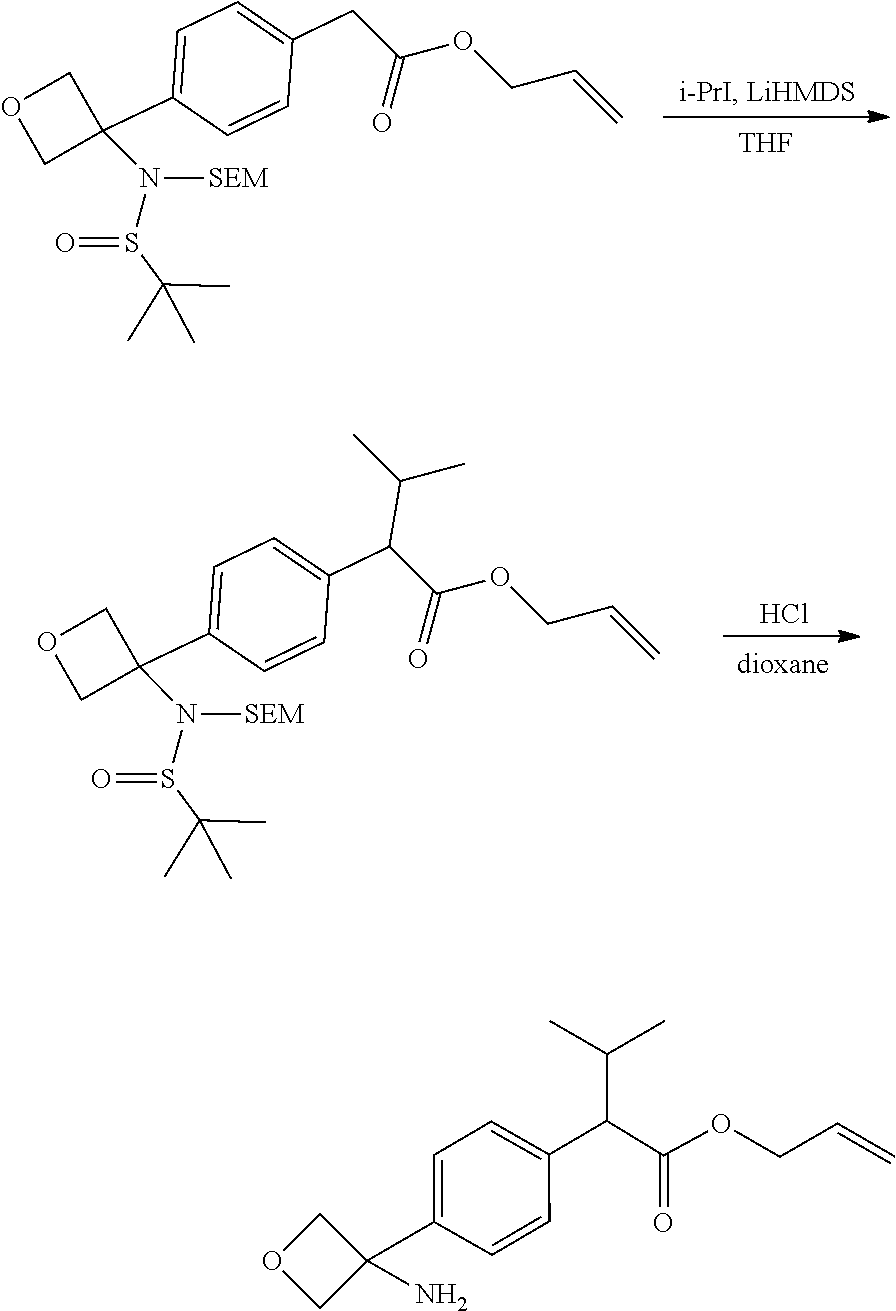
C1=C(C2(N)COC2)C=CC(C(C(OCC=C)=O)C(C)C)=C1.C1=C(C2(N(S(C(C)(C)C)=O)[SEM])COC2)C=CC(C(C(OCC=C)=O)C(C)C)=C1.[dioxane].Cl.C1=C(C2(N(S(C(C)(C)C)=O)[SEM])COC2)C=CC(CC(OCC=C)=O)=C1.[THF]
